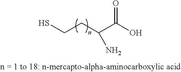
C(CC(C(O)=O)N)S
